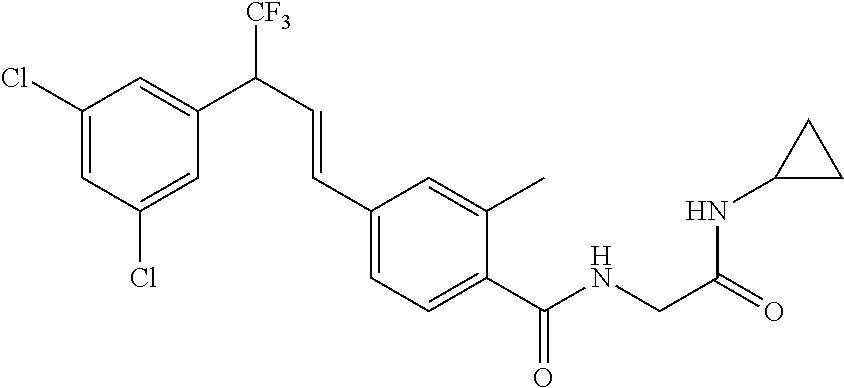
C1(Cl)=CC(Cl)=CC(C(C=CC2=CC=C(C(NCC(=O)NC3CC3)=O)C(C)=C2)[CF3])=C1
